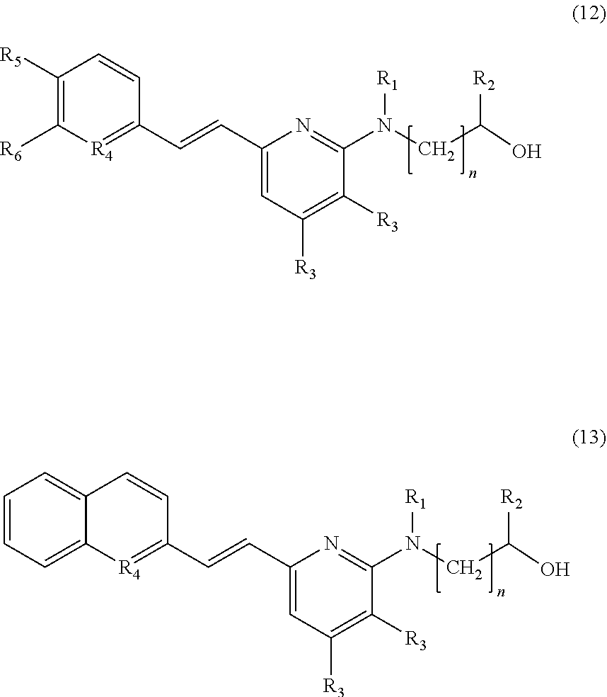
C1=CC=C2C(=C1)C=CC(C=CC1=CC([R3])=C([R3])C(N(CC([R2])O)[R1])=N1)=[R4]2.C1([R6])=C([R5])C=CC(C=CC2=CC([R3])=C([R3])C(N(CC([R2])O)[R1])=N2)=[R4]1
